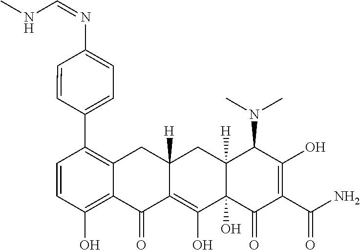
C1=CC(O)=C2C(=C1C1=CC=C(N=CNC)C=C1)CC1([H])C(=C(O)C3(O)C([H])(C1)C(N(C)C)C(O)=C(C(N)=O)C3=O)C2=O
